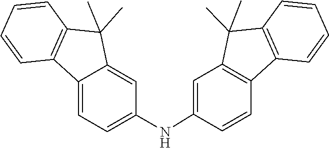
C1=CC=CC2=C1C(C)(C)C1=C2C=CC(NC2=CC=C3C(=C2)C(C)(C)C2=C3C=CC=C2)=C1
